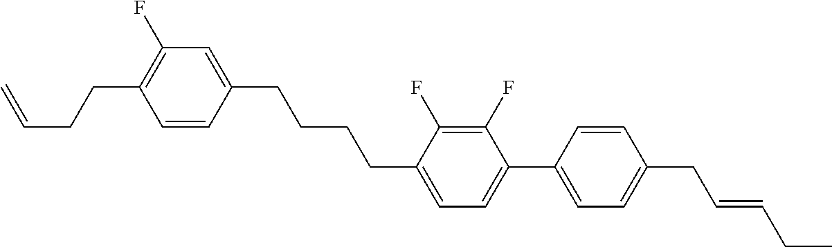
C1=CC(CCCCC2=CC=C(C3=CC=C(CC=CCC)C=C3)C(F)=C2F)=CC(F)=C1CCC=C
